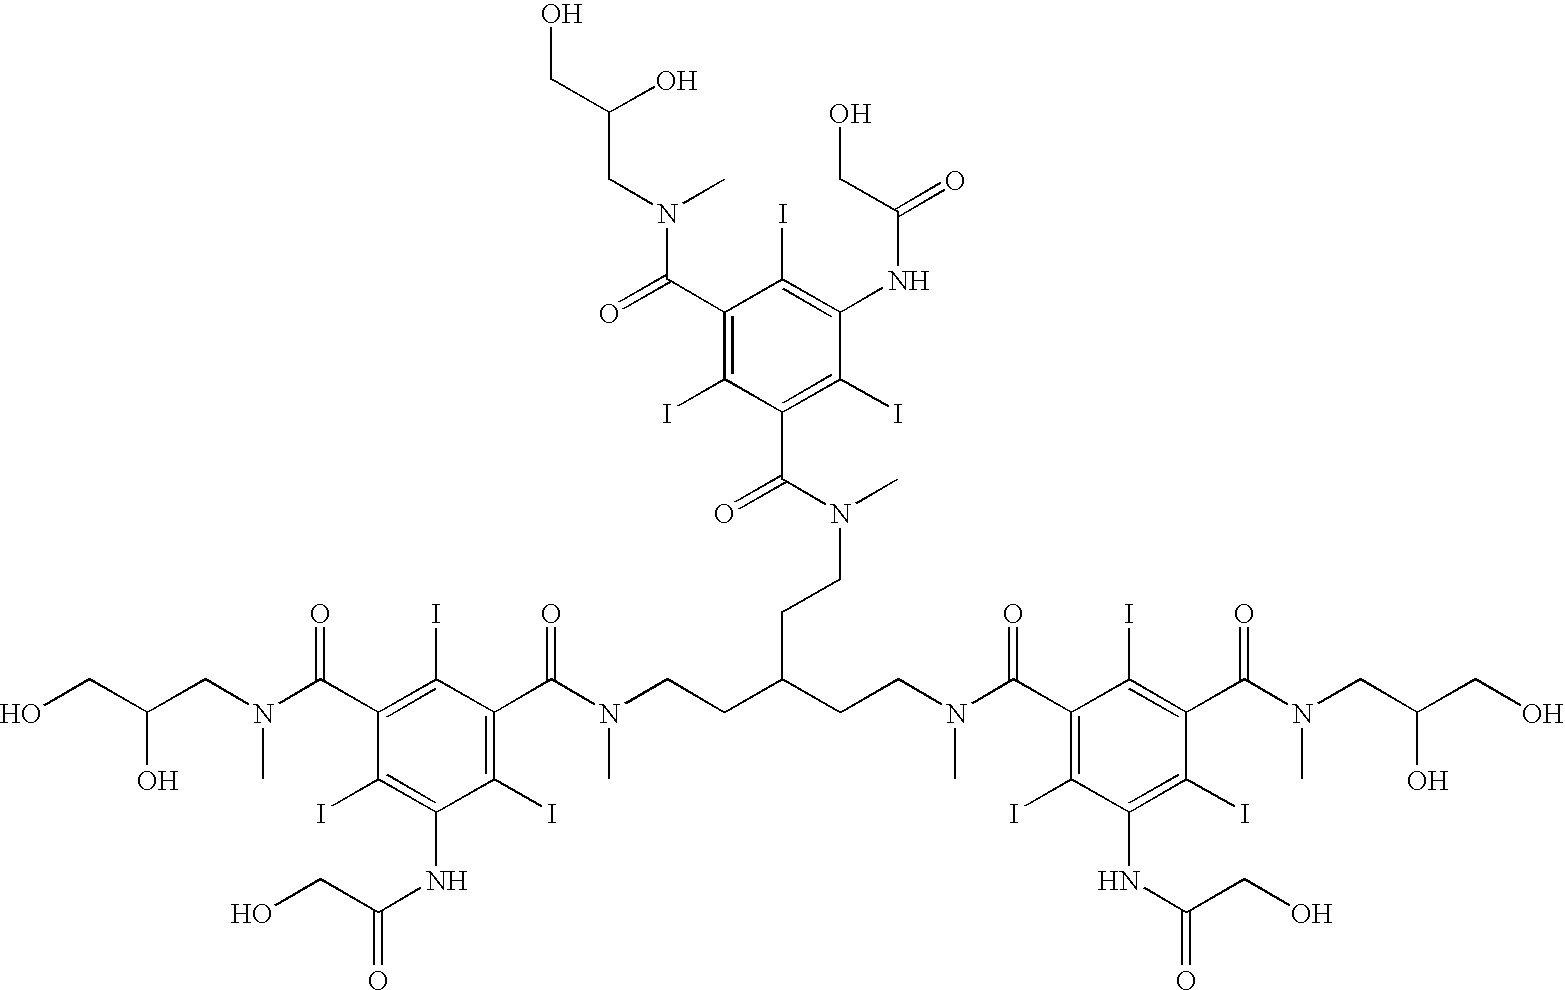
OCC(CN(C(C1=C(I)C(C(N(CCC(CCN(C(=O)C2=C(I)C(NC(CO)=O)=C(I)C(C(N(CC(CO)O)C)=O)=C2I)C)CCN(C(C2=C(I)C(NC(CO)=O)=C(I)C(C(N(C)CC(O)CO)=O)=C2I)=O)C)C)=O)=C(I)C(NC(=O)CO)=C1I)=O)C)O
